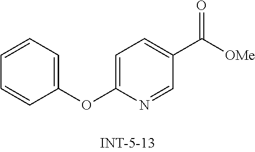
C1=CC=C(OC2=CC=C(C([OMe])=O)C=N2)C=C1
